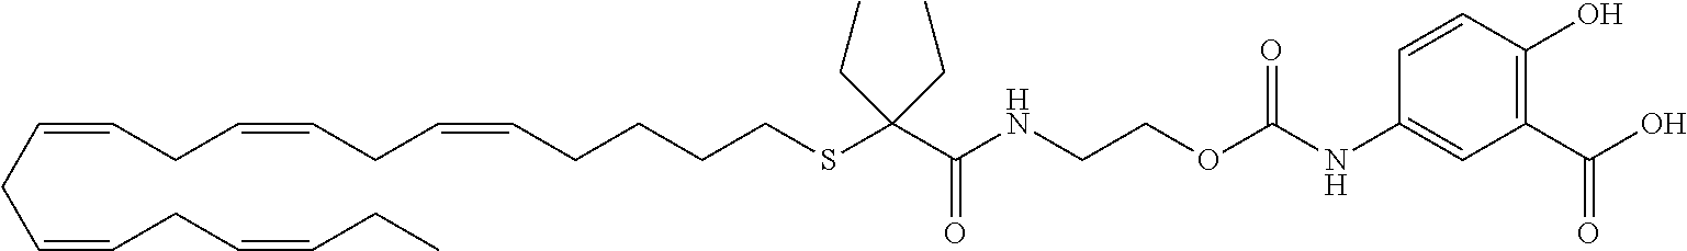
C(CC=CCC=CCC=CCCCCSC(C(=O)NCCOC(NC1=CC(C(O)=O)=C(O)C=C1)=O)(CC)CC)=CCC=CCC
